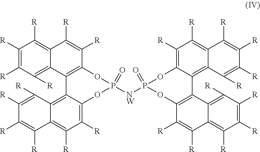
C1([R])=C([R])C([R])=C2C(=C1[R])C([R])=C([R])C1=C2C2=C3C(=C([R])C([R])=C2OP([NW]P2(=O)OC4=C(C5=C6C(=C([R])C([R])=C5O2)C([R])=C([R])C([R])=C6[R])C2=C([R])C([R])=C([R])C([R])=C2C([R])=C4[R])(=O)O1)C([R])=C([R])C([R])=C3[R]
